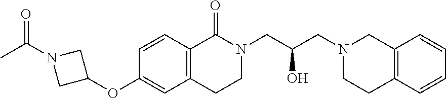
O(C1CN(C(C)=O)C1)C1=CC2=C(C=C1)C(=O)N(CC(CN1CCC3=C(C1)C=CC=C3)O)CC2
